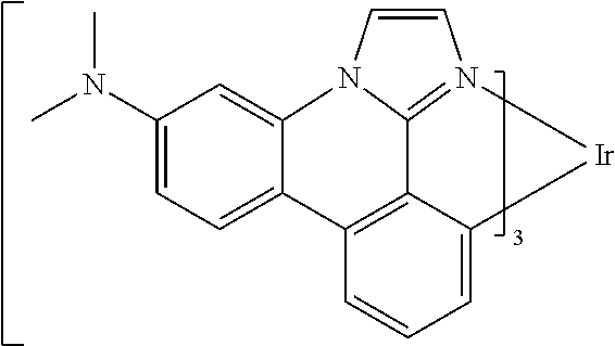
C1(N(C)C)=CC=C2C(=C1)N1C3=N(C=C1)[Ir]C1=CC=CC2=C13
